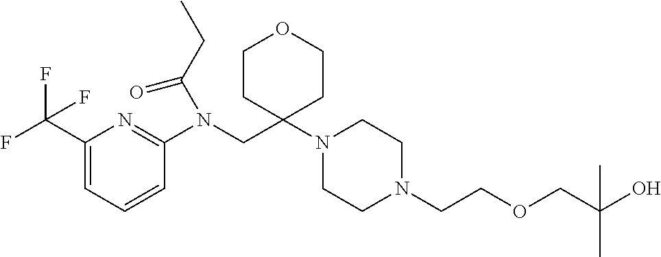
C1(C(F)(F)F)=CC=CC(N(CC2(N3CCN(CCOCC(C)(O)C)CC3)CCOCC2)C(CC)=O)=N1
